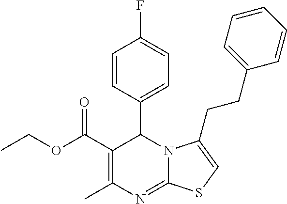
C1(C(OCC)=O)=C(C)N=C2N(C1C1=CC=C(F)C=C1)C(CCC1=CC=CC=C1)=CS2
